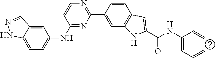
C1=C2C(=CC=C1NC1=NC(C3=CC4=C(C=C3)C=C(C(NC(=CC=C)C=C)=O)N4)=NC=C1)NN=C2
